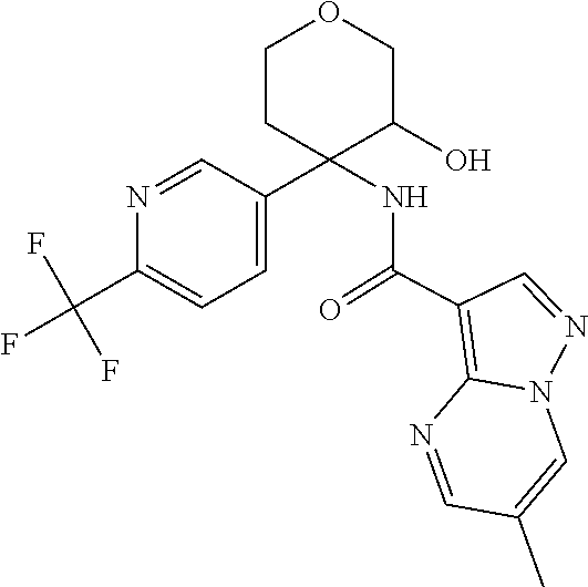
C1=NC2=C(C(=O)NC3(C4=CC=C(C(F)(F)F)N=C4)CCOCC3O)C=NN2C=C1C
